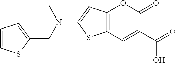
C12=C(C=C(C(=O)O)C(=O)O1)SC(N(CC1=CC=CS1)C)=C2
